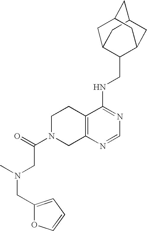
C12=C(N=CN=C1NCC1C3CC4CC(C3)CC1C4)CN(C(CN(C)CC1=CC=CO1)=O)CC2
